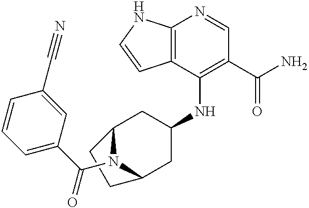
C12=C(C(NC3CC4N(C(C5=CC=CC(C#N)=C5)=O)C(C3)CC4)=C(C(N)=O)C=N1)C=CN2
